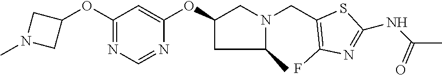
C1(OC2CN(C)C2)=NC=NC(OC2CN(CC3=C(F)N=C(NC(C)=O)S3)C(C)C2)=C1
